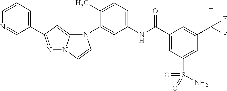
N1=CC(C2=NN3C(=C2)N(C2=CC(NC(C4=CC(S(=O)(=O)N)=CC(C(F)(F)F)=C4)=O)=CC=C2C)C=C3)=CC=C1
